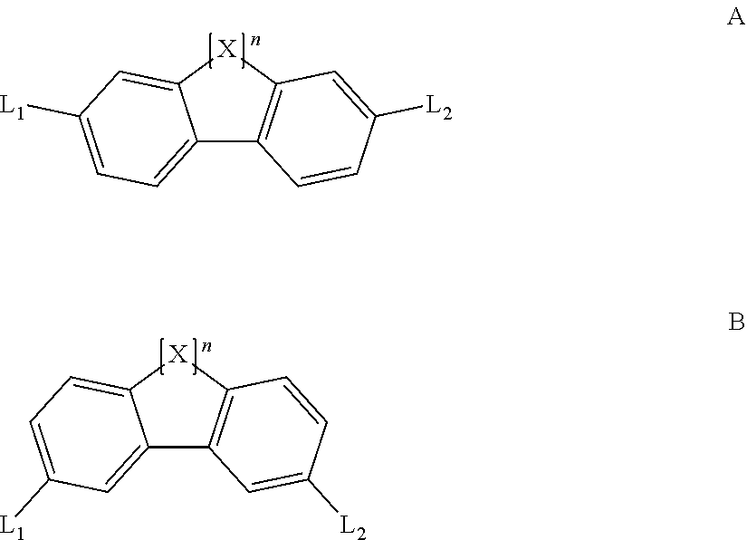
C12=CC=C([L1])C=C1[X]C1=C2C=CC([L2])=C1.C12=CC([L1])=CC=C1[X]C1=C2C=C([L2])C=C1
